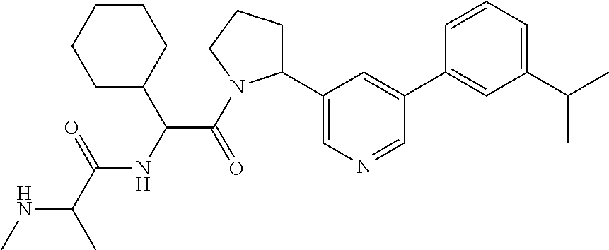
N(C(C)C(=O)NC(C(=O)N1C(C2=CN=CC(C3=CC(C(C)C)=CC=C3)=C2)CCC1)C1CCCCC1)C
